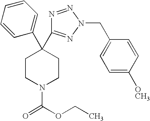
C1(C2(C3=NN(CC4=CC=C([OCH3])C=C4)N=N3)CCN(C(OCC)=O)CC2)=CC=CC=C1
